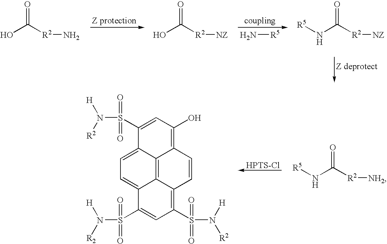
O=C([R2]N)O.O=C([R2][NZ])O.N[R5].O=C([R2][NZ])N[R5].O=C([R2][NH2])N[R5].[HPTS-Cl].C1(S(N([R2])[H])(=O)=O)=CC(O)=C2C3=C4C(=C(S(N([H])[R2])(=O)=O)C=C(S(N([R2])[H])(=O)=O)C4=CC=C13)C=C2
